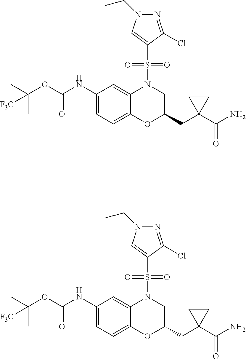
C1(NC(OC(C)(C)[F3C])=O)=CC=C2C(=C1)N(S(C1=CN(CC)N=C1Cl)(=O)=O)CC(CC1(C(N)=O)CC1)O2.C1(NC(OC(C)(C)[F3C])=O)=CC=C2C(=C1)N(S(C1=CN(CC)N=C1Cl)(=O)=O)CC(CC1(C(N)=O)CC1)O2
